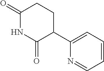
C1(=O)NC(=O)C(C2=CC=CC=N2)CC1
